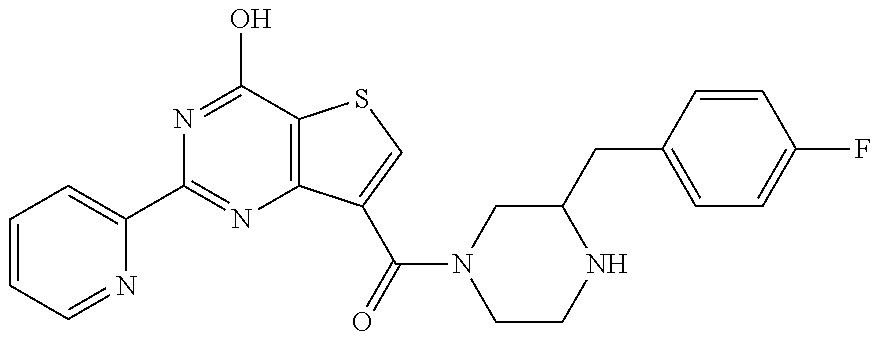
C1=CC=NC(C2=NC3=C(C(O)=N2)SC=C3C(=O)N2CCNC(CC3=CC=C(F)C=C3)C2)=C1
